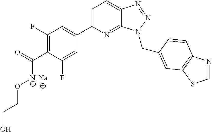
[Na].C1=C(C2=CC(F)=C(C(=O)[N-]OCCO)C(F)=C2)N=C2C(=C1)N=NN2CC1=CC2=C(N=CS2)C=C1
